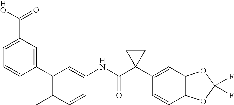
C1(C2=CC(C(=O)O)=CC=C2)=C(C)C=CC(NC(C2(C3=CC4=C(C=C3)OC(F)(F)O4)CC2)=O)=C1
